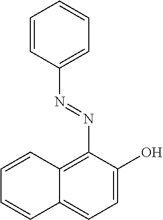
C1=CC(N=NC2=C3C(=CC=C2O)C=CC=C3)=CC=C1
